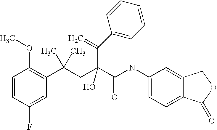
C1=CC(F)=CC(C(CC(C(NC2=CC=C3C(=C2)COC3=O)=O)(O)C(C2=CC=CC=C2)=C)(C)C)=C1OC
